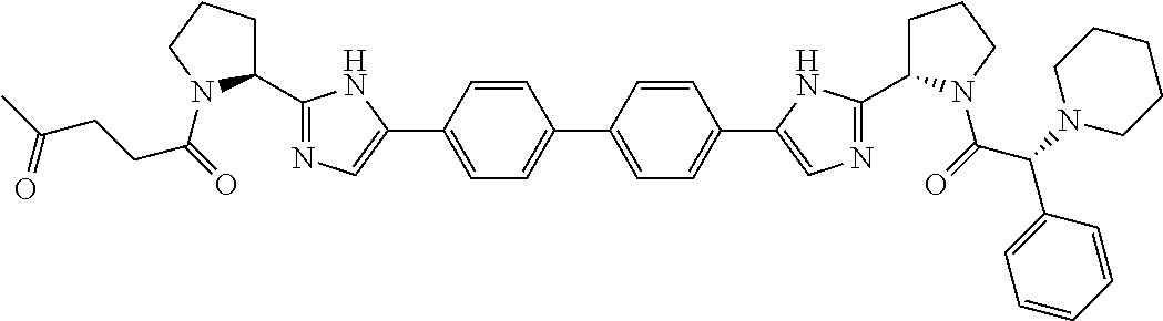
C(C(=O)N1C(C2=NC=C(C3=CC=C(C4=CC=C(C5=CN=C(C6CCCN6C(C(C6=CC=CC=C6)N6CCCCC6)=O)N5)C=C4)C=C3)N2)CCC1)CC(C)=O
